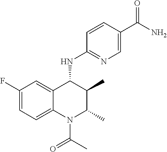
C1(F)=CC=C2C(=C1)C(NC1=NC=C(C(N)=O)C=C1)C(C)C(C)N2C(C)=O
